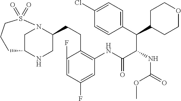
C1C2NCC(CCC3=C(NC(C(NC(=O)OC)C(C4=CC=C(Cl)C=C4)C4CCOCC4)=O)C=C(F)C=C3F)N1S(=O)(=O)CCC2
